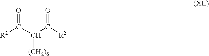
[R2]C(C(C([R2])=O)[(CH2)d])=O
